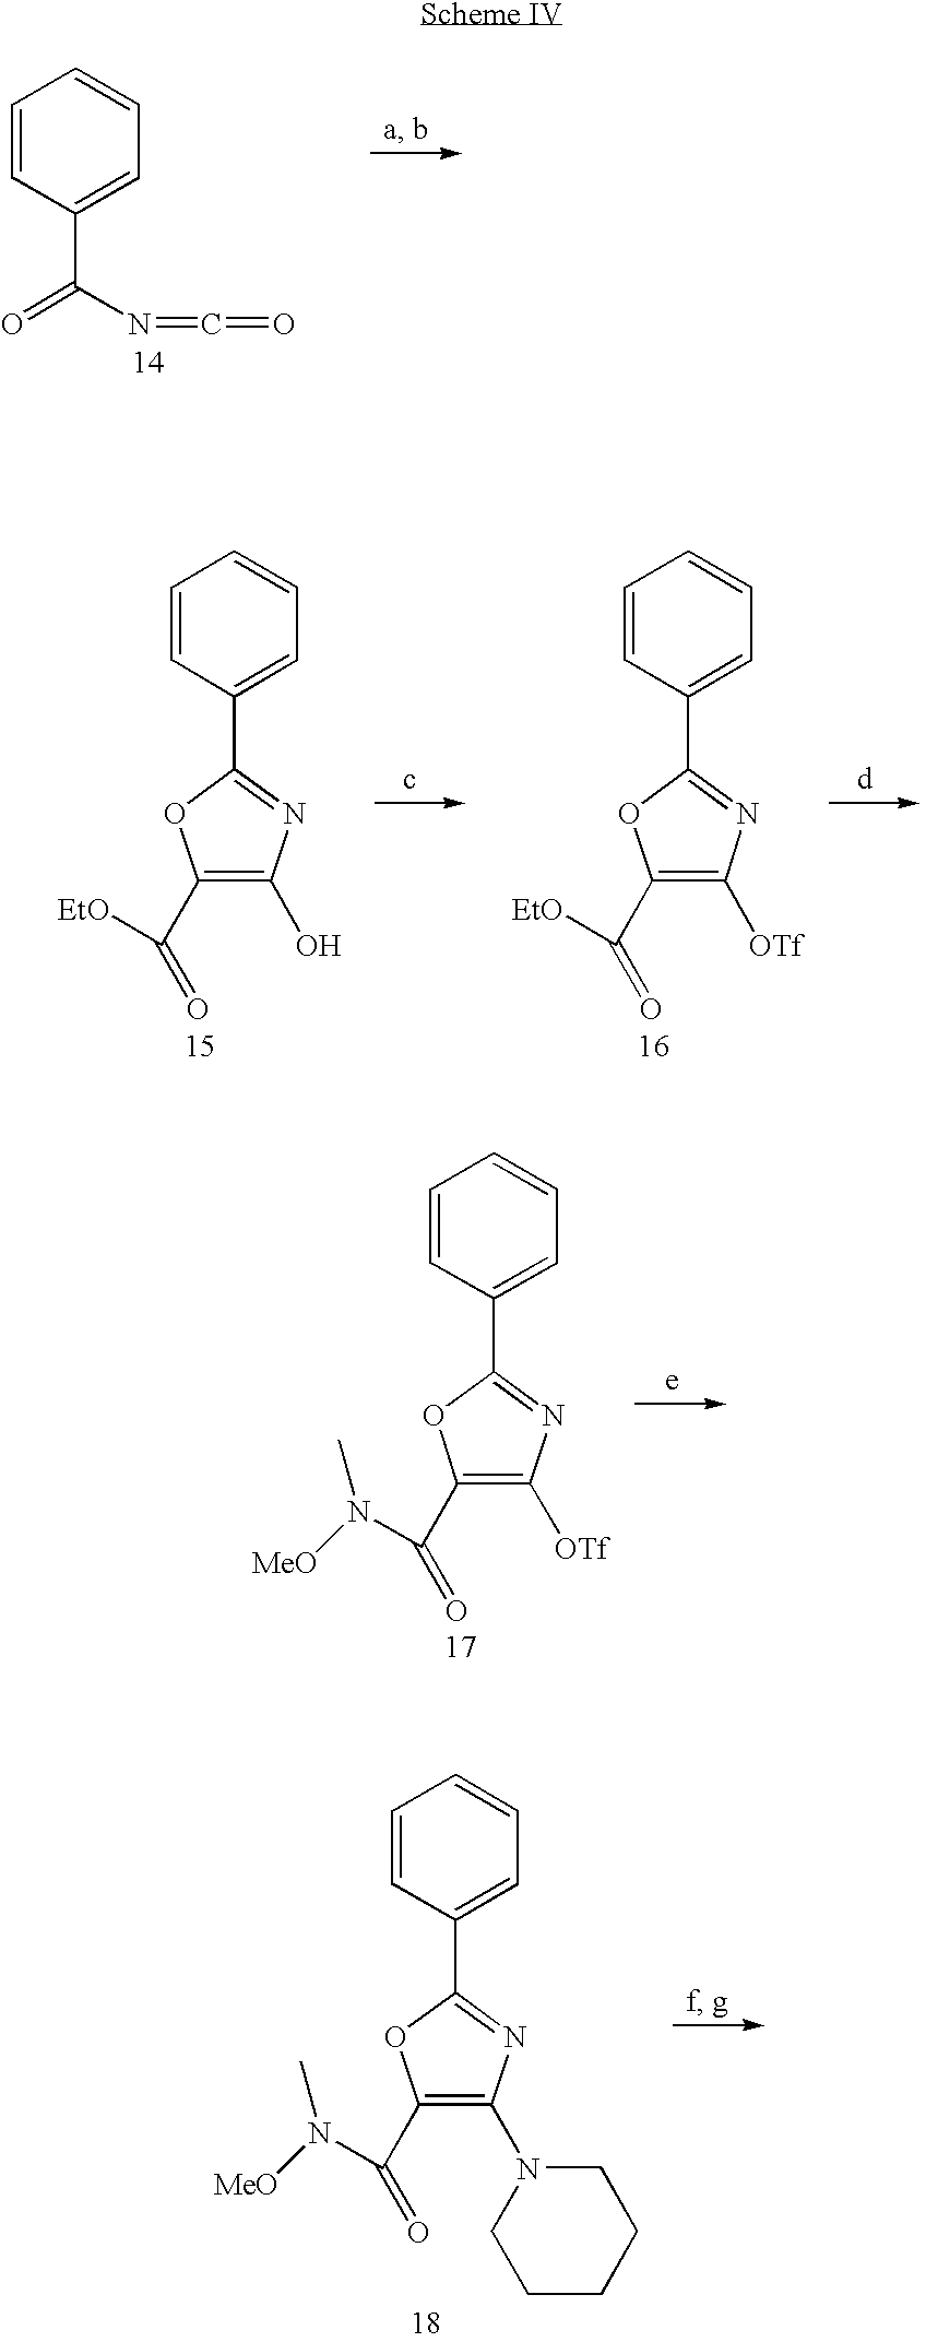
C1=CC(C(N=C=O)=O)=CC=C1.C1=CC(C2=NC(O)=C(C(=O)[EtO])O2)=CC=C1.C1=CC(C2=NC([OTf])=C(C(=O)[EtO])O2)=CC=C1.C1=CC(C2=NC([OTf])=C(C(=O)N([MeO])C)O2)=CC=C1.C1=CC(C2=NC(N3CCCCC3)=C(C(=O)N([MeO])C)O2)=CC=C1
